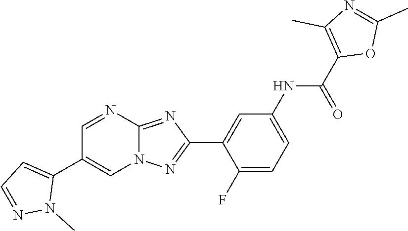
C1(F)=CC=C(NC(C2=C(C)N=C(C)O2)=O)C=C1C1=NN2C(=N1)N=CC(C1=CC=NN1C)=C2
